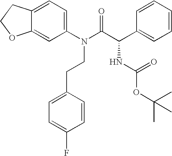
C12=CC=C(N(C(C(C3=CC=CC=C3)NC(OC(C)(C)C)=O)=O)CCC3=CC=C(F)C=C3)C=C1OCC2
